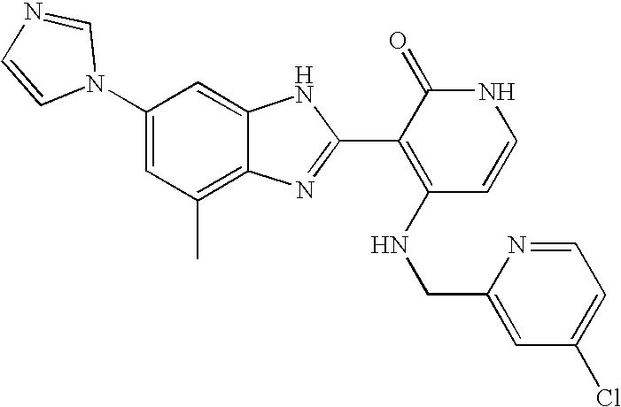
C1(C)=C2C(=CC(N3C=NC=C3)=C1)NC(C1=C(NCC3=CC(Cl)=CC=N3)C=CNC1=O)=N2
